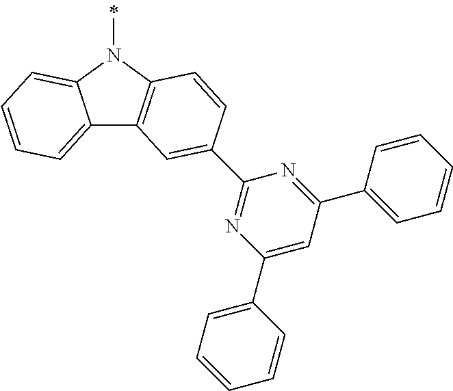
C12=CC=CC=C1N(C)C1=C2C=C(C2=NC(C3=CC=CC=C3)=CC(C3=CC=CC=C3)=N2)C=C1
